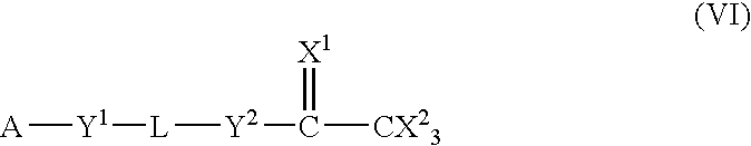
[A][Y1][L][Y2]C([CX23])=[X1]
